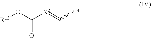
[R13]OC(=O)[X2]=C[R14]
